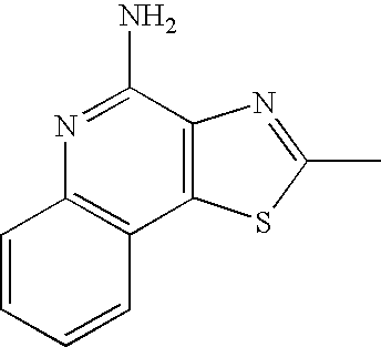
N1=C(N)C2=C(C3=C1C=CC=C3)SC(C)=N2
